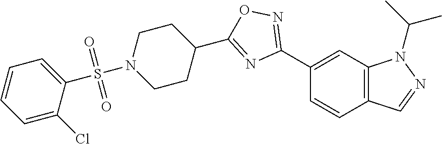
C1(C2=NOC(C3CCN(S(=O)(=O)C4=CC=CC=C4Cl)CC3)=N2)=CC2=C(C=C1)C=NN2C(C)C
